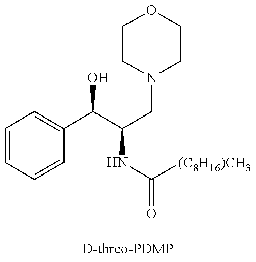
C1=CC=CC(C(O)C(NC([(C8H16)CH3])=O)CN2CCOCC2)=C1
